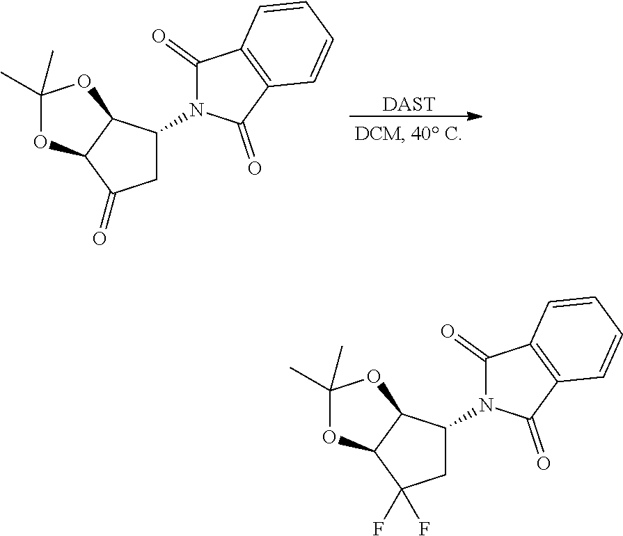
[DAST].C1(C)(C)OC2C(O1)C(N1C(=O)C3=C(C1=O)C=CC=C3)CC2=O.C1(C)(C)OC2C(O1)C(N1C(=O)C3=C(C1=O)C=CC=C3)CC2(F)F
